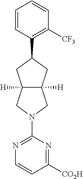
C1=CC(C2CC3([H])C([H])(C2)CN(C2=NC=CC([CO2H])=N2)C3)=C([CF3])C=C1
